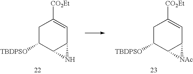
C1C([TBDPSO])C2C(C=C1[CO2Et])N2.C1C([TBDPSO])C2C(C=C1[CO2Et])[NAc]2
